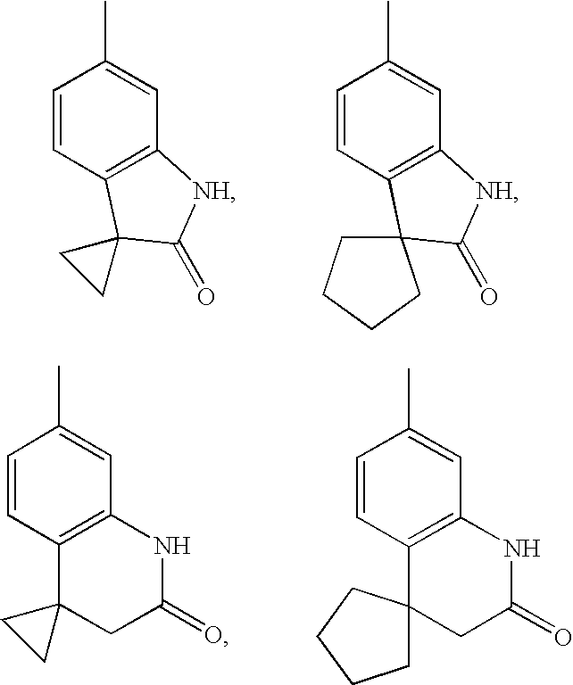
C1=CC2=C(C=C1C)[NH]C(=O)C21CC1.C1=CC2=C(C=C1C)[NH]C(=O)C21CCCC1.C1=CC2=C(C=C1C)NC(=O)CC21CC1.C1=CC2=C(C=C1C)NC(=O)CC21CCCC1
